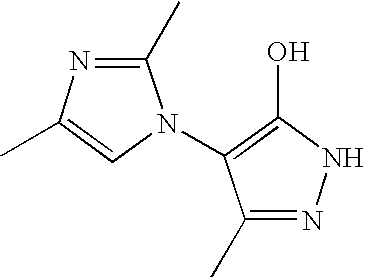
C1(C)=NC(C)=CN1C1=C(O)NN=C1C
